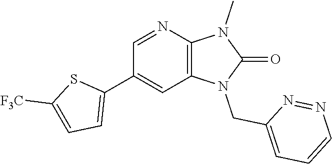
C1(C2=CC=C([F3C])S2)=CC2=C(N=C1)N(C)C(=O)N2CC1=CC=CN=N1
